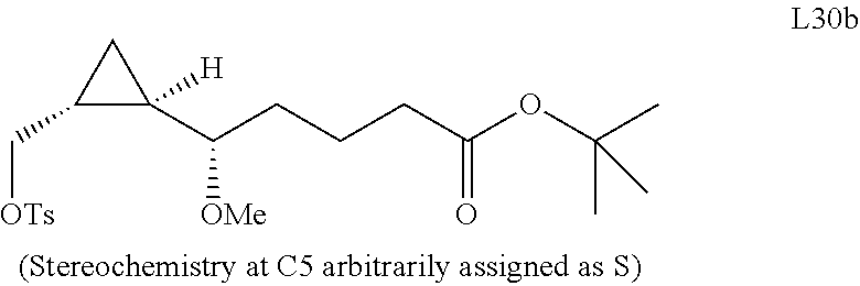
C1(C[OTs])C(C(CCCC(OC(C)(C)C)=O)[OMe])([H])C1
